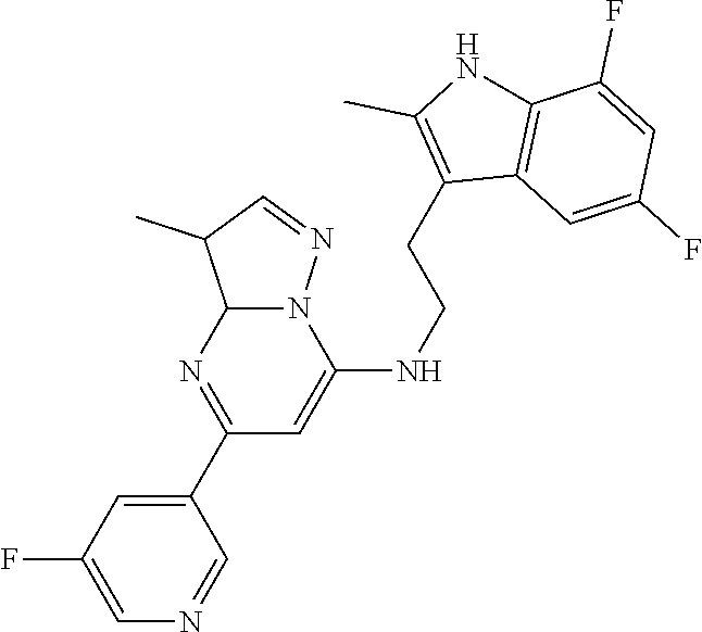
C1(C2=NC3N(C(NCCC4=C(C)NC5=C4C=C(F)C=C5F)=C2)N=CC3C)=CC(F)=CN=C1
